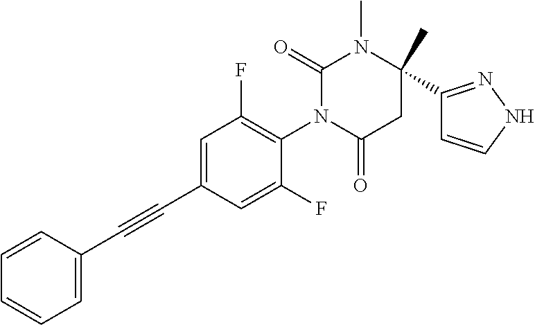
C1=CC=CC=C1C#CC1=CC(F)=C(N2C(=O)CC(C)(C3=NNC=C3)N(C)C2=O)C(F)=C1
